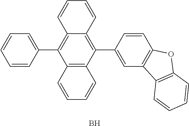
C12=C(C(C3=CC4=C(C=C3)OC3=C4C=CC=C3)=C3C(=C1C1=CC=CC=C1)C=CC=C3)C=CC=C2.B
